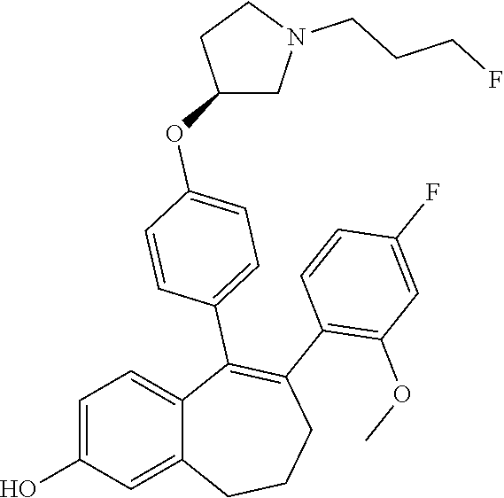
C1=C(O)C=C2C(=C1)C(C1=CC=C(OC3CN(CCCF)CC3)C=C1)=C(C1=C(OC)C=C(F)C=C1)CCC2
